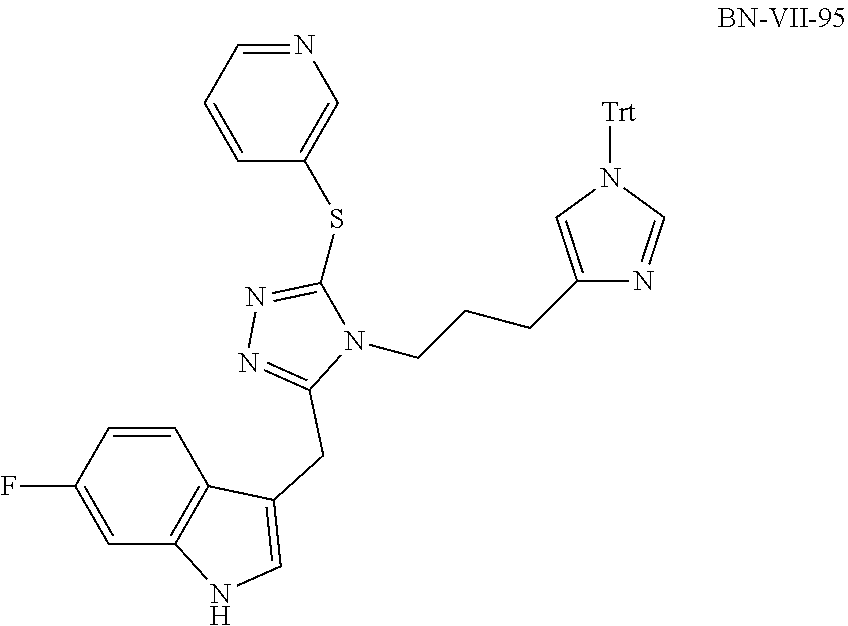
C1=CC(F)=CC2=C1C(CC1=NN=C(SC3=CN=CC=C3)N1CCCC1=CN([Trt])C=N1)=CN2
